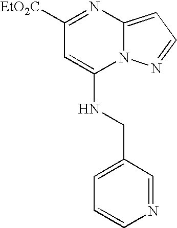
C1([EtO2C])=NC2=CC=NN2C(NCC2=CC=CN=C2)=C1
